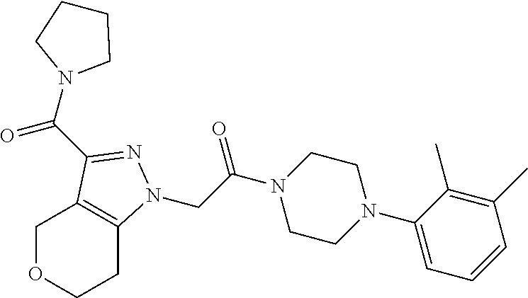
C1OCCC2=C1C(C(N1CCCC1)=O)=NN2CC(N1CCN(C2=CC=CC(C)=C2C)CC1)=O
